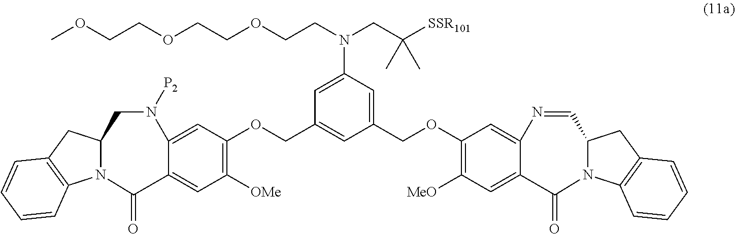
C1(OCC2=CC(COC3=C([MeO])C=C4C(=C3)N=CC3N(C5=C(C3)C=CC=C5)C4=O)=CC(N(CCOCCOCCOC)CC([SSR101])(C)C)=C2)=C([OMe])C=C2C(=C1)N([P2])CC1N(C3=C(C1)C=CC=C3)C2=O
